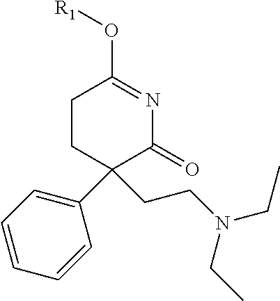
C1CC(C2=CC=CC=C2)(CCN(CC)CC)C(=O)N=C1O[R1]
